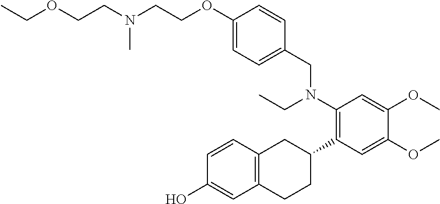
C(COC1=CC=C(CN(C2=C(C3CC4=C(CC3)C=C(O)C=C4)C=C(OC)C(OC)=C2)CC)C=C1)N(C)CCOCC
